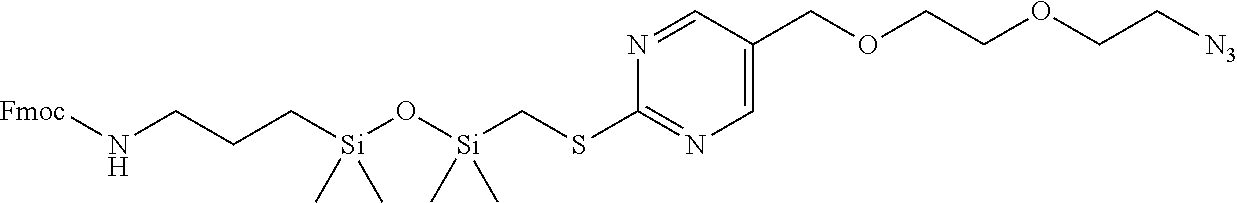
N(CCC[Si](C)(O[Si](C)(CSC1=NC=C(COCCOCC[N3])C=N1)C)C)[Fmoc]
